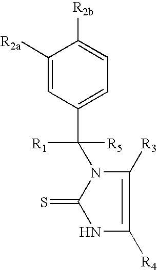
C1([R2a])=CC(C(N2C(=S)NC([R4])=C2[R3])([R1])[R5])=CC=C1[R2b]
